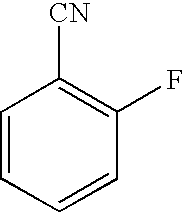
C1=CC=CC(F)=C1[CN]
